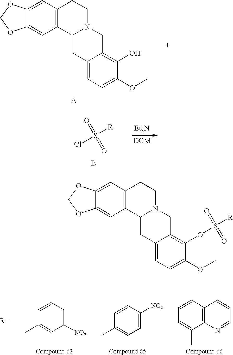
C12=C(C=C3C(=C1)OCO3)CCN1C2CC2=CC=C(OC)C(O)=C2C1.S(=O)(=O)([R])Cl.[Et3N].B.C12=C(C=CC=C1C)C=CC=N2.C1=C([NO2])C=CC(C)=C1.C1([NO2])=CC=CC(C)=C1.C12=C(C=C3C(=C1)OCO3)CCN1C2CC2=CC=C(OC)C(OS(=O)(=O)[R])=C2C1
